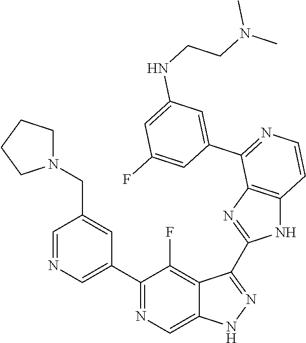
C1=NC=C(C2=NC=C3C(=C2F)C(C2=NC4=C(N2)C=CN=C4C2=CC(NCCN(C)C)=CC(F)=C2)=NN3)C=C1CN1CCCC1
